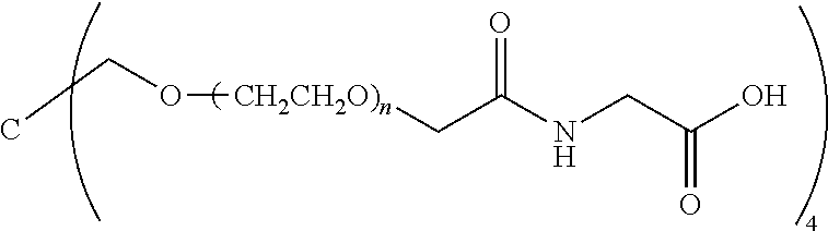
CCO[CH2CH2O)n]CC(NCC(O)=O)=O
